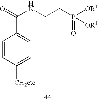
C1=CC([CH2etc])=CC=C1C(=O)NCCP(=O)([OR1])[OR1]
